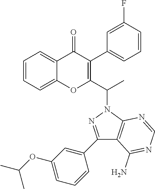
C1=CC=C2C(=C1)OC(C(N1N=C(C3=CC(OC(C)C)=CC=C3)C3=C1N=CN=C3N)C)=C(C1=CC=CC(F)=C1)C2=O
